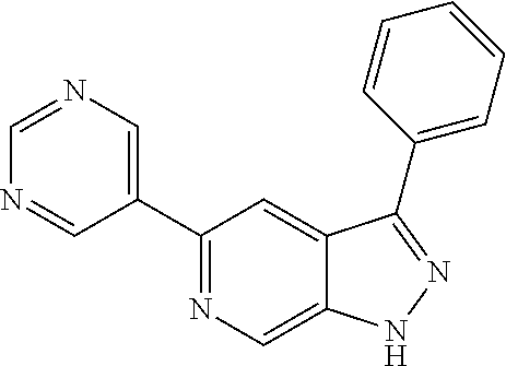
N1=CN=CC(C2=NC=C3C(=C2)C(C2=CC=CC=C2)=NN3)=C1
